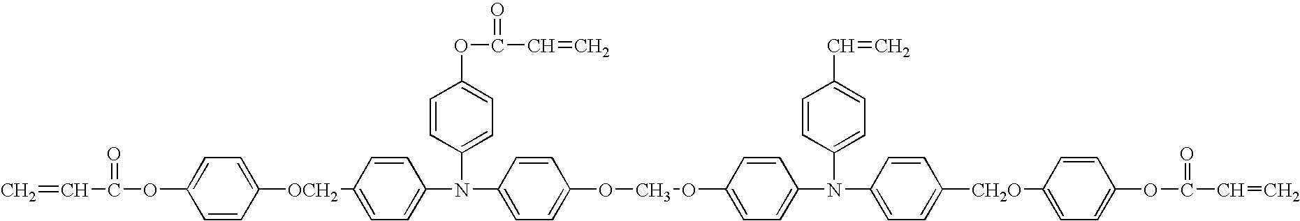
C=CC(=O)OC1=CC=C([OCH2]C2=CC=C(N(C3=CC=C(OC(=O)C=C)C=C3)C3=CC=C(OCOC4=CC=C(N(C5=CC=C(C=C)C=C5)C5=CC=C([CH2O]C6=CC=C(OC(=O)C=C)C=C6)C=C5)C=C4)C=C3)C=C2)C=C1
